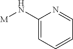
C1(N[M])=CC=CC=N1
